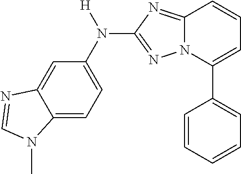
C12=CC=C(N(C3=NN4C(=N3)C=CC=C4C3=CC=CC=C3)[H])C=C1N=CN2C
